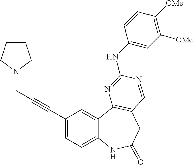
C1=C(C#CCN2CCCC2)C=C2C(=C1)NC(=O)CC1=C2N=C(NC2=CC([OMe])=C([OMe])C=C2)N=C1
